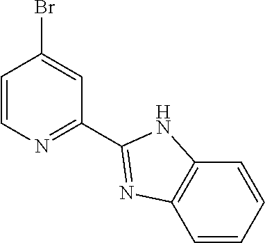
C1=CN=C(C2=NC3=C(N2)C=CC=C3)C=C1Br
